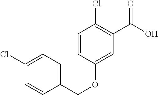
C1(Cl)=CC=C(COC2=CC(C(O)=O)=C(Cl)C=C2)C=C1
